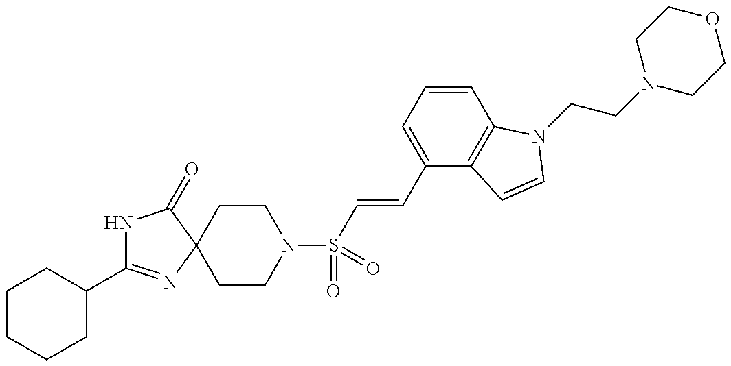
C1(C2=NC3(C(=O)N2)CCN(S(=O)(=O)C=CC2=CC=CC4=C2C=CN4CCN2CCOCC2)CC3)CCCCC1
